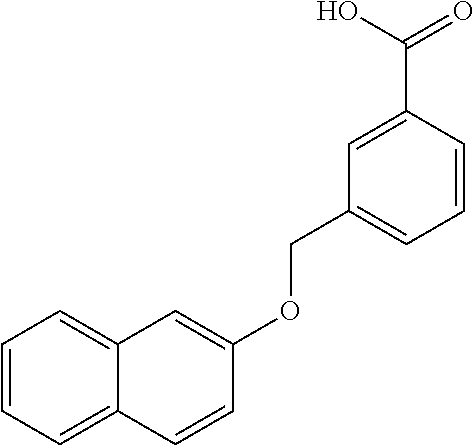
C1=CC=C2C(=C1)C=C(OCC1=CC=CC(C(O)=O)=C1)C=C2
